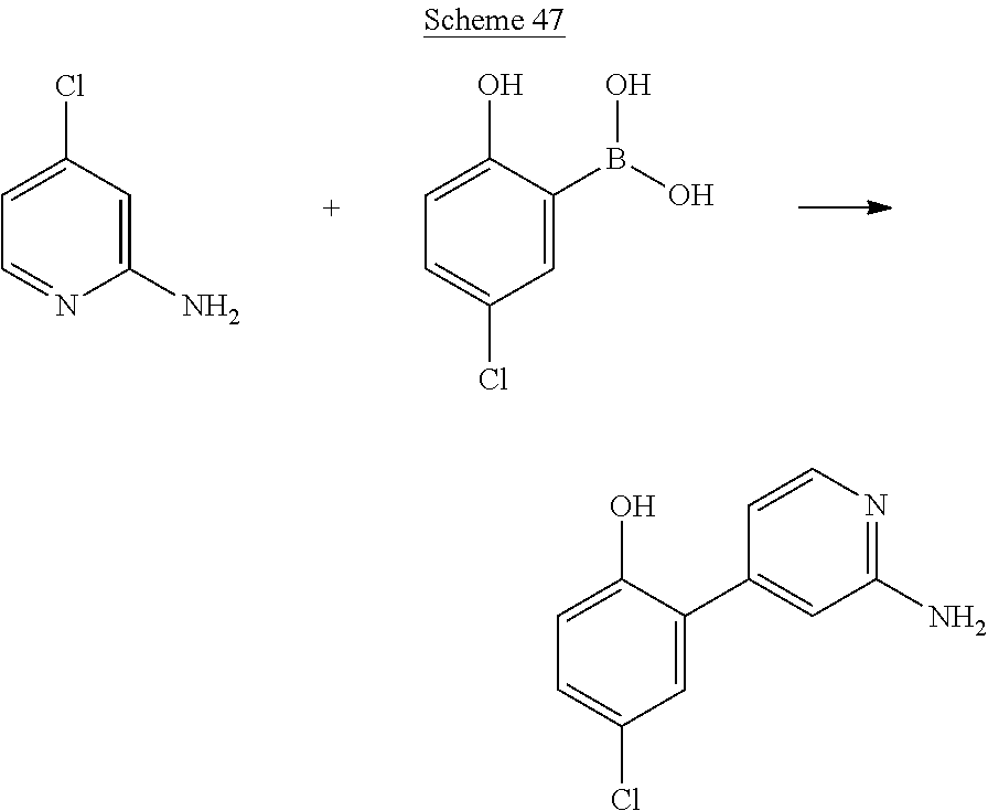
C1(N)=CC(Cl)=CC=N1.C1=C(B(O)O)C(O)=CC=C1Cl.C1=C(C2=CC(N)=NC=C2)C(O)=CC=C1Cl
